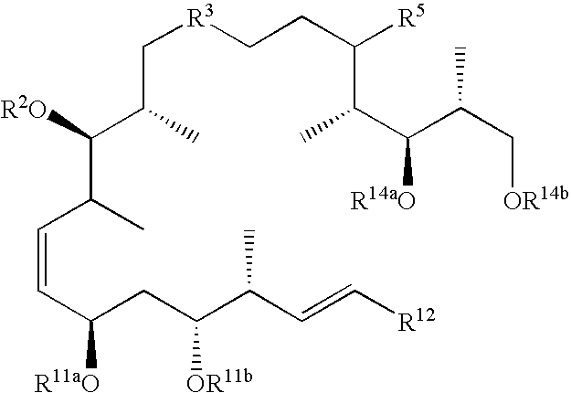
C(=CC(C([R2O])C(C)C[R3]CCC([R5])C(C)C(C(C[OR14b])C)[R14aO])C)C([R11aO])CC(C(C=C[R12])C)[OR11b]
